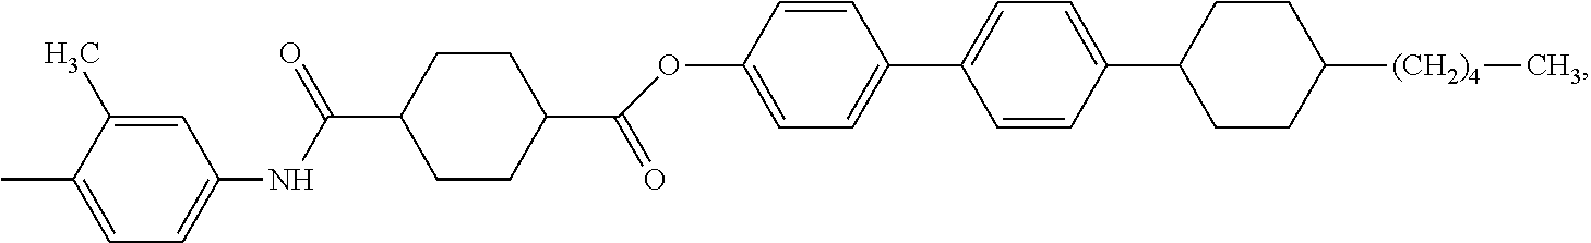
C(C1CCC(C(NC2=CC=C(C)C(C)=C2)=O)CC1)(OC1=CC=C(C2=CC=C(C3CCC([(CH2)4]C)CC3)C=C2)C=C1)=O
